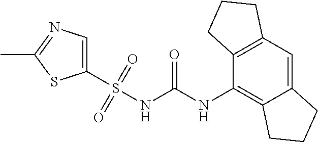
S(NC(=O)NC1=C2C(=CC3=C1CCC3)CCC2)(=O)(=O)C1=CN=C(C)S1
